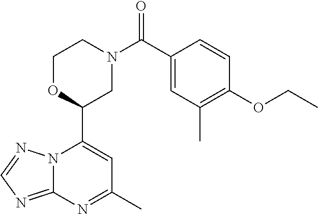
N12C(=NC=N1)N=C(C)C=C2C1CN(C(=O)C2=CC(C)=C(OCC)C=C2)CCO1
